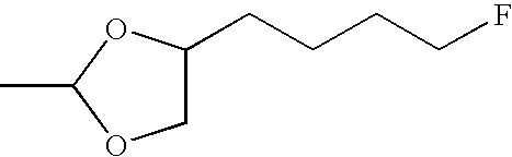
CC1OCC(CCCCF)O1
